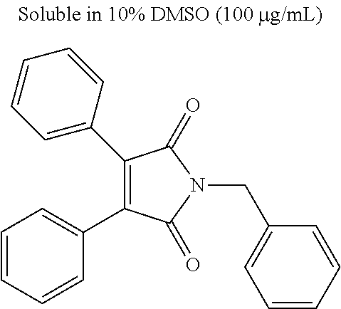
C1(C2=CC=CC=C2)=C(C2=CC=CC=C2)C(=O)N(CC2=CC=CC=C2)C1=O
